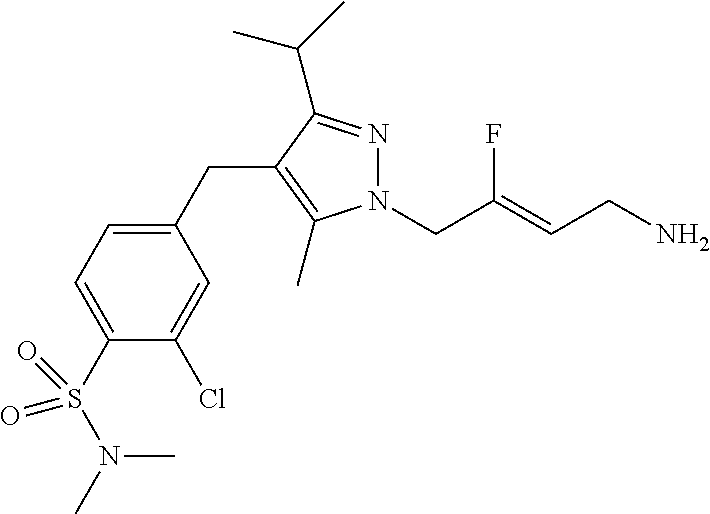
N1(CC(=CCN)F)N=C(C(C)C)C(CC2=CC=C(S(=O)(N(C)C)=O)C(Cl)=C2)=C1C
